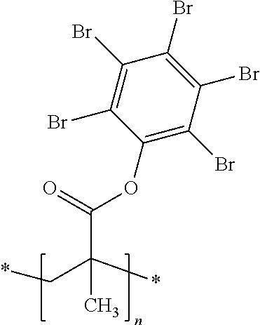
*CC(*)(C)C(OC1=C(Br)C(Br)=C(Br)C(Br)=C1Br)=O
